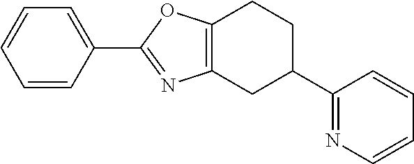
C12=C(CC(C3=NC=CC=C3)CC1)N=C(C1=CC=CC=C1)O2
